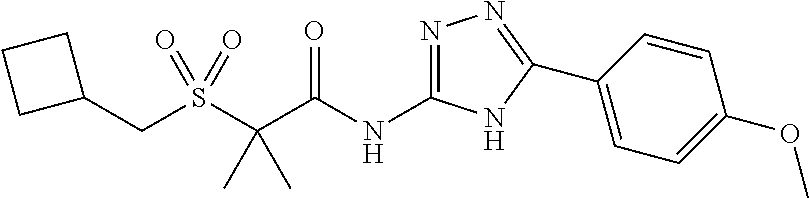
C(C1CCC1)S(C(C(NC1=NN=C(C2=CC=C(OC)C=C2)N1)=O)(C)C)(=O)=O
